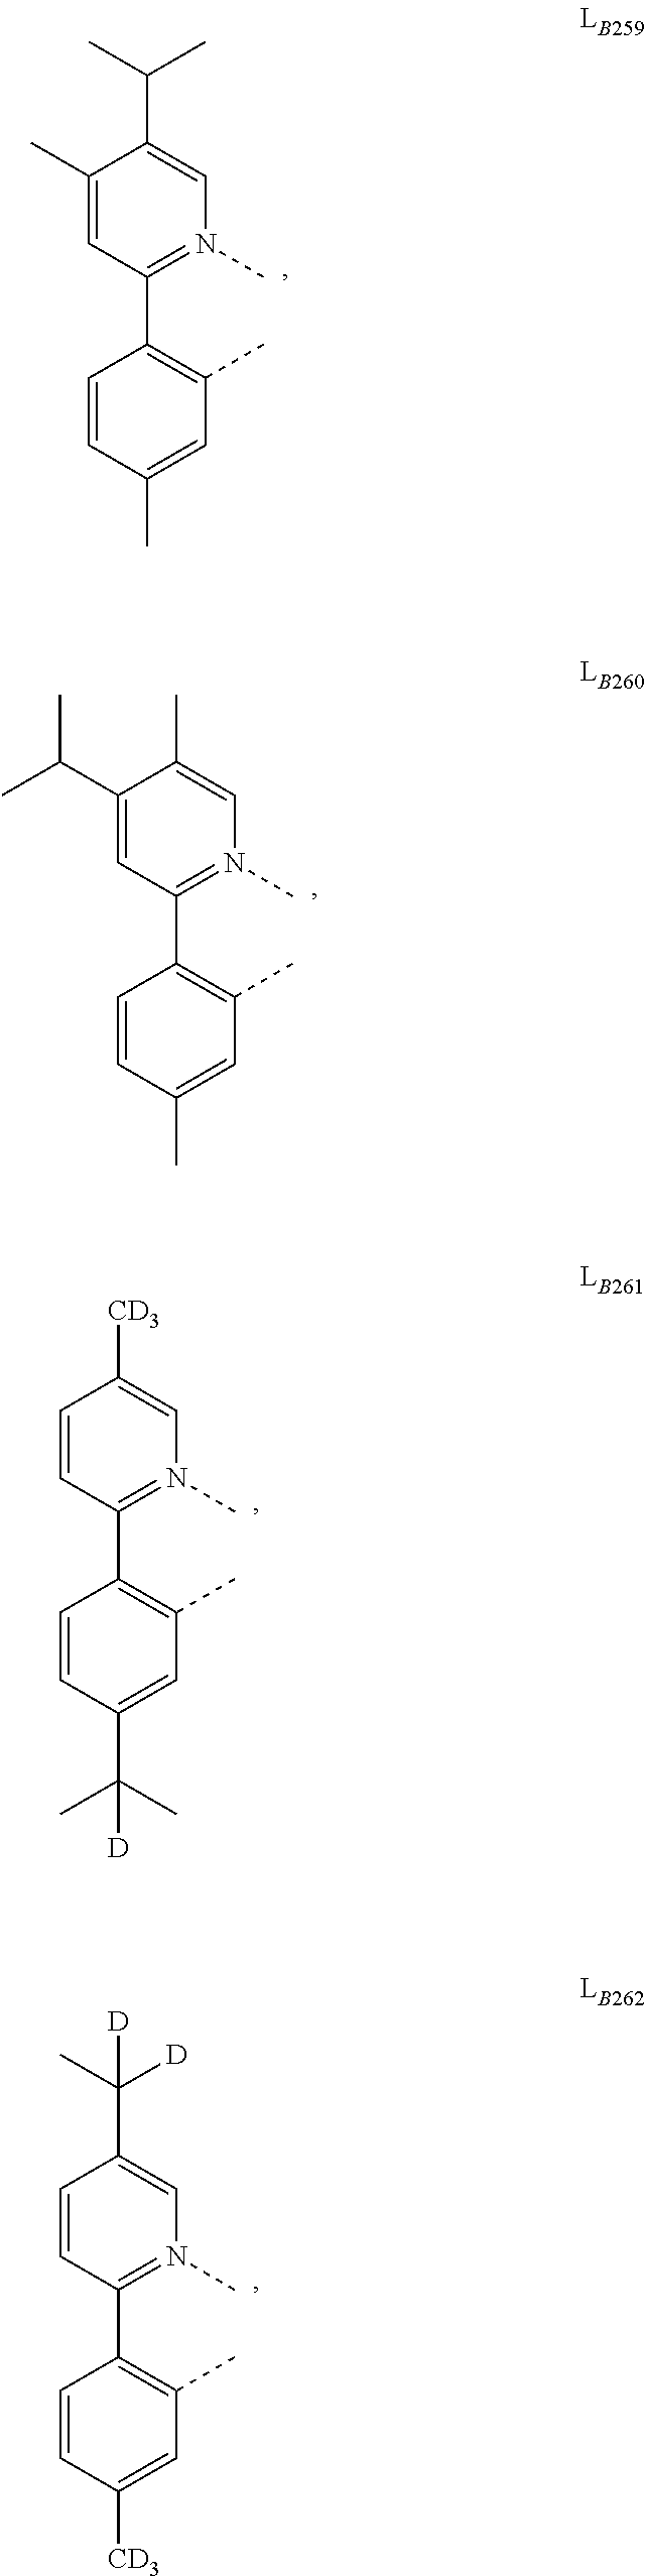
C1=CC(C)=CC(C)=C1C1=N(C)C=C(C(C)C)C(C)=C1.C1=CC(C)=CC(C)=C1C1=N(C)C=C(C)C(C(C)C)=C1.C1=CC(C(C)(C)[D])=CC(C)=C1C1=N(C)C=C([CD3])C=C1.C1=CC([CD3])=CC(C)=C1C1=N(C)C=C(C([D])(C)[D])C=C1
